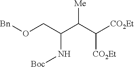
O(CC(C(C([CO2Et])[CO2Et])[Me])N[Boc])[Bn]
